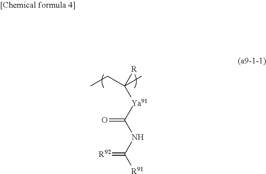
[R]C([Ya91]C(NC([R91])=[R92])=O)(C)CC
